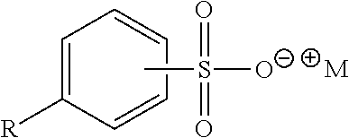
CS(=O)(=O)[O-].[M].C1=C([R])C=CC=C1
